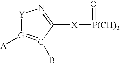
[Y]1[G]([A])=[G](B)C([X][P(CH)2]=O)=N1
